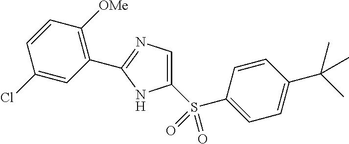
C1=CC(C(C)(C)C)=CC=C1S(C1=CN=C(C2=C([OMe])C=CC(Cl)=C2)N1)(=O)=O
